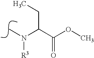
N(C)(C(C(OC)=O)CC)[R3]
